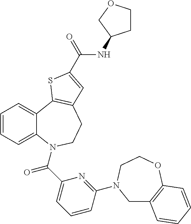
C1=CC=C2C(=C1)C1=C(CCN2C(C2=CC=CC(N3CC4=C(OCC3)C=CC=C4)=N2)=O)C=C(C(NC2CCOC2)=O)S1
